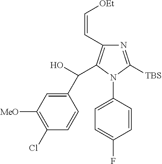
N1=C([TBS])N(C2=CC=C(F)C=C2)C(C(O)C2=CC([MeO])=C(Cl)C=C2)=C1C=C[OEt]
